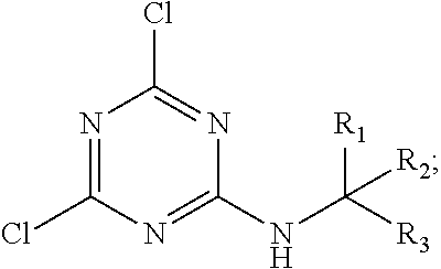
N1=C(Cl)N=C(NC([R1])([R2])[R3])N=C1Cl
